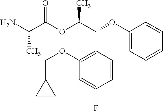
NC(C(OC(C(C1=C(OCC2CC2)C=C(F)C=C1)OC1=CC=CC=C1)C)=O)C
